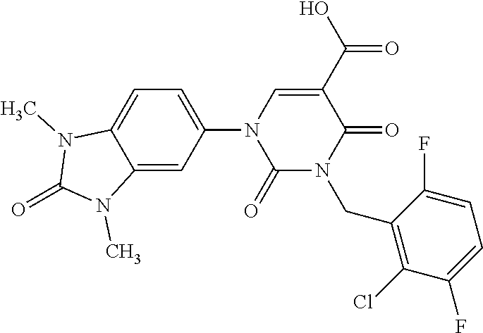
C1(N2C(=O)N(CC3=C(Cl)C(F)=CC=C3F)C(=O)C(C(O)=O)=C2)=CC=C2C(=C1)N(C)C(=O)N2C
